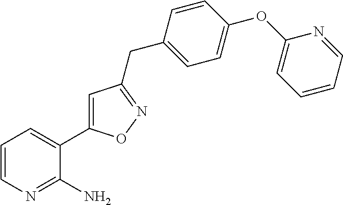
C1=CN=C(N)C(C2=CC(CC3=CC=C(OC4=CC=CC=N4)C=C3)=NO2)=C1
